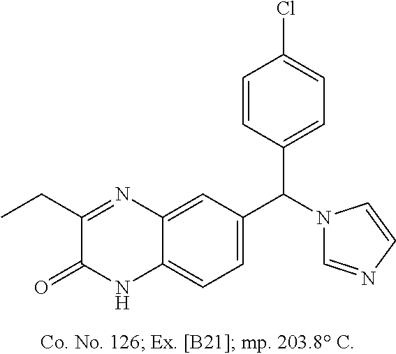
C1(CC)=NC2=CC(C(N3C=NC=C3)C3=CC=C(Cl)C=C3)=CC=C2NC1=O
